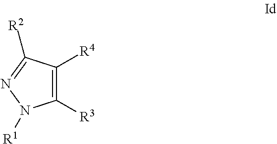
C1([R4])=C([R3])N([R1])N=C1[R2]
